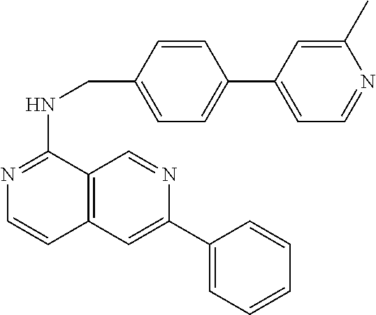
N1=C(NCC2=CC=C(C3=CC=NC(C)=C3)C=C2)C2=C(C=C1)C=C(C1=CC=CC=C1)N=C2
